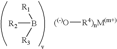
[R2]B([R1])[R3].[((-)O][R4)nM(m+)]
